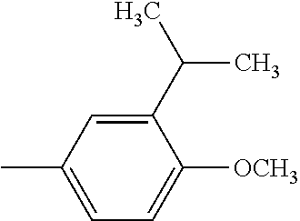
C1(C)=CC=C([OCH3])C(C(C)C)=C1
